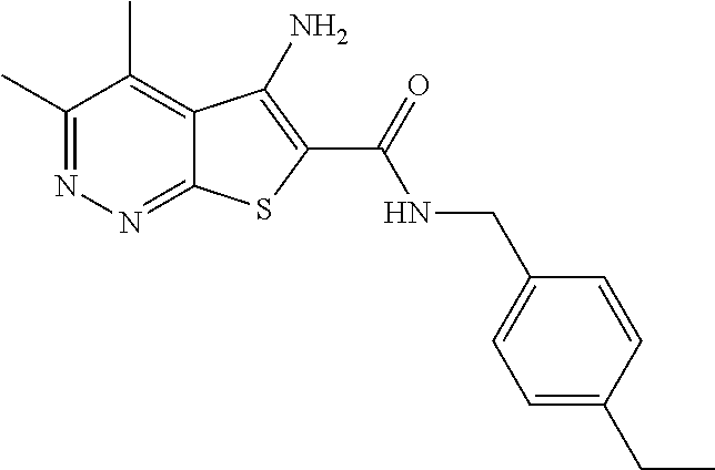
C1(C)=NN=C2C(=C1C)C(N)=C(C(=O)NCC1=CC=C(CC)C=C1)S2
